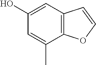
C1(O)=CC2=C(C(C)=C1)OC=C2
